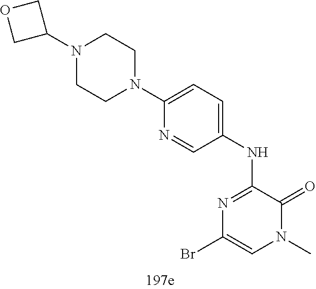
N1(C2COC2)CCN(C2=CC=C(NC3=NC(Br)=CN(C)C3=O)C=N2)CC1
